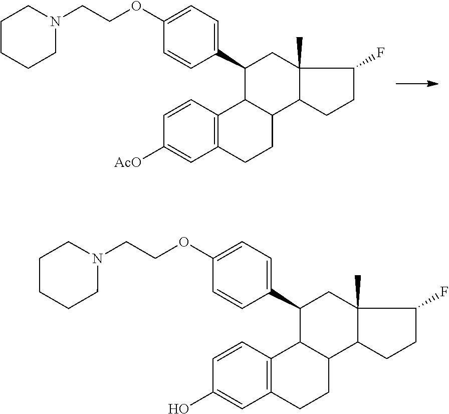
C1=CC2=C(C=C1O)CCC1C2C(C2=CC=C(OCCN3CCCCC3)C=C2)CC2(C)C1CCC2F.C1=CC2=C(C=C1[AcO])CCC1C2C(C2=CC=C(OCCN3CCCCC3)C=C2)CC2(C)C1CCC2F
